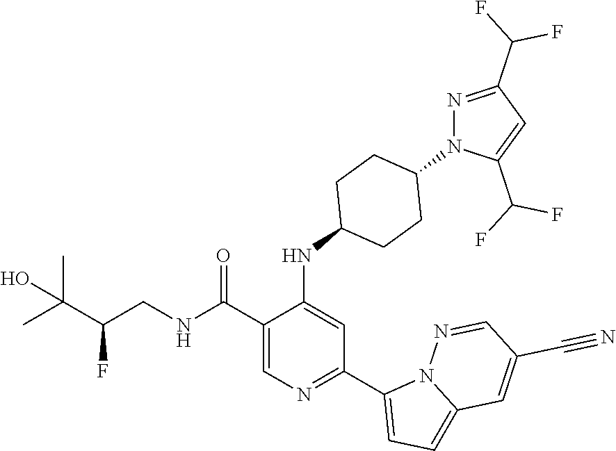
C1(C(NCC(C(C)(C)O)F)=O)=CN=C(C2=CC=C3N2N=CC(C#N)=C3)C=C1NC1CCC(N2N=C(C(F)F)C=C2C(F)F)CC1
